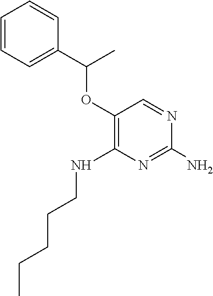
O(C1=C(NCCCCC)N=C(N)N=C1)C(C1=CC=CC=C1)C
